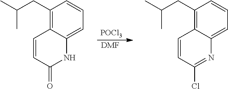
C1(CC(C)C)=C2C(=CC=C1)NC(=O)C=C2.C1(CC(C)C)=C2C(=CC=C1)N=C(Cl)C=C2.[POCl3].[DMF]
